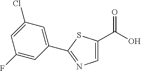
C1=C(C(O)=O)SC(C2=CC(Cl)=CC(F)=C2)=N1
